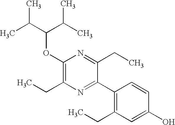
C1(OC(C(C)C)C(C)C)=C(CC)N=C(C2=C(CC)C=C(O)C=C2)C(CC)=N1
